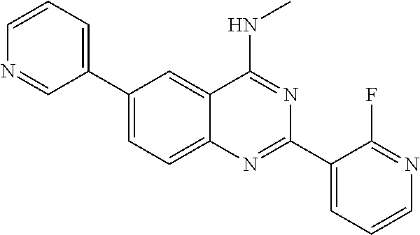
C1(C2=CC=CN=C2)=CC=C2C(=C1)C(NC)=NC(C1=CC=CN=C1F)=N2
